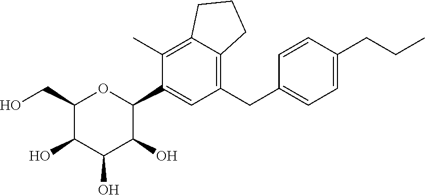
C1(C)=C2C(=C(CC3=CC=C(CCC)C=C3)C=C1C1OC(CO)C(O)C(O)C1O)CCC2
